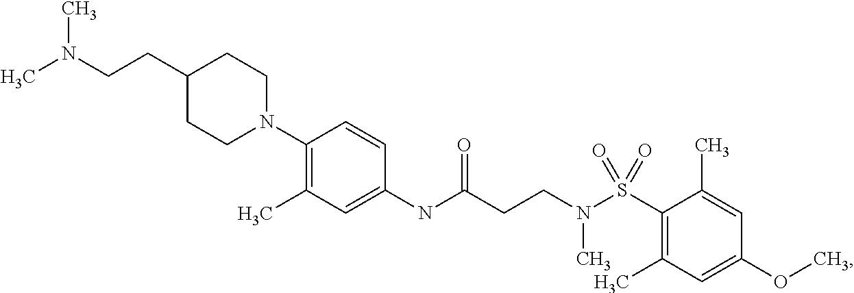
C1(NC(CCN(S(C2=C(C)C=C(OC)C=C2C)(=O)=O)C)=O)=CC(C)=C(N2CCC(CCN(C)C)CC2)C=C1
